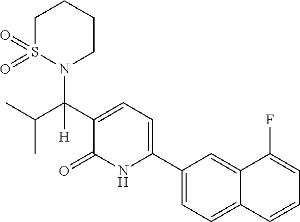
C1(C2=CC=C(C(C(C)C)(N3CCCCS3(=O)=O)[H])C(=O)N2)=CC=C2C(=C1)C(F)=CC=C2
